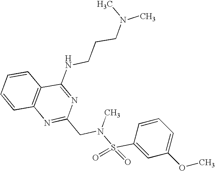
C1=CC2=C(C=C1)C(NCCCN(C)C)=NC(CN(S(C1=CC(OC)=CC=C1)(=O)=O)C)=N2
